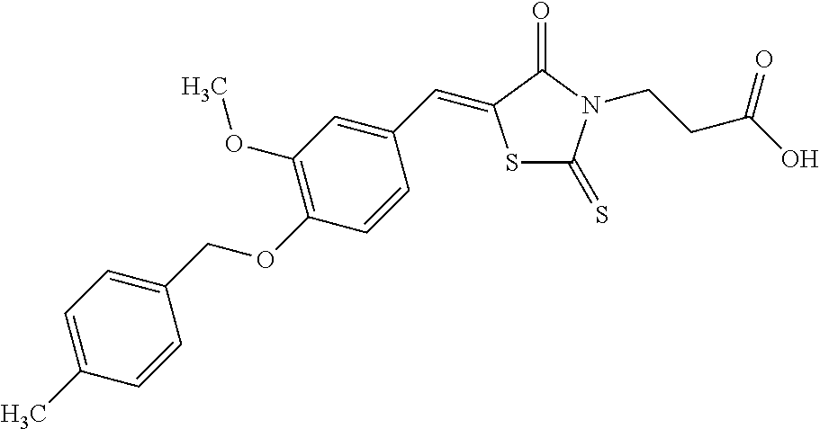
S1C(=S)N(CCC(O)=O)C(=O)C1=CC1=CC(OC)=C(OCC2=CC=C(C)C=C2)C=C1
